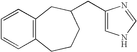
C1=CC=CC2=C1CC(CC1=CNC=N1)CCC2
